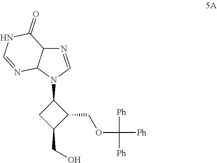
C1(N2C=NC3C2N=CNC3=O)CC(CO)C1COC([Ph])([Ph])[Ph]
